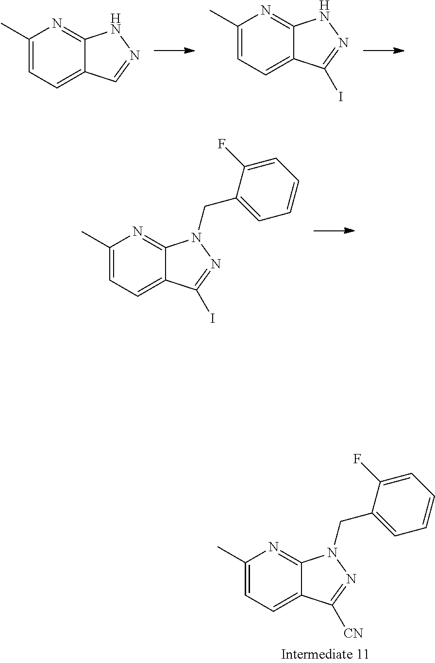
C1(C)=CC=C2C(=N1)NN=C2I.C1(C)=CC=C2C(=N1)NN=C2.C1(C)=CC=C2C(=N1)N(CC1=CC=CC=C1F)N=C2I.C1(C)=CC=C2C(=N1)N(CC1=CC=CC=C1F)N=C2[CN]
